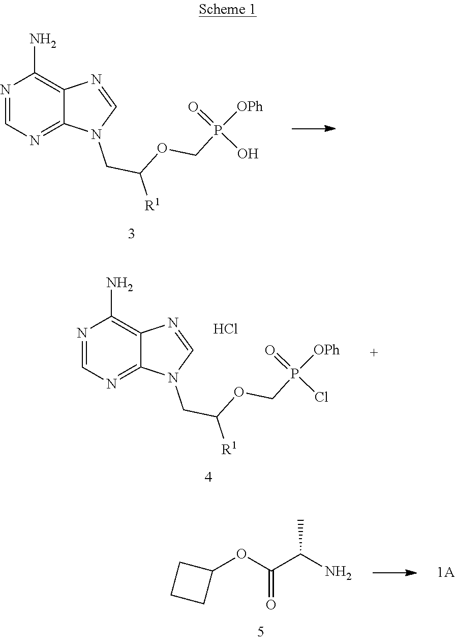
N1=CN=C2C(=C1N)N=CN2CC([R1])OCP([OPh])(=O)O.N1=CN=C2C(=C1N)N=CN2CC([R1])OCP([OPh])(=O)Cl.Cl.C1(OC(C(N)C)=O)CCC1
